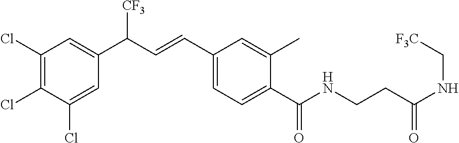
C1(Cl)=C(Cl)C=C(C(C=CC2=CC=C(C(NCCC(NC[F3C])=O)=O)C(C)=C2)[CF3])C=C1Cl
